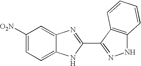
C12=CC=C([O2N])C=C1N=C(C1=NNC3=C1C=CC=C3)N2
